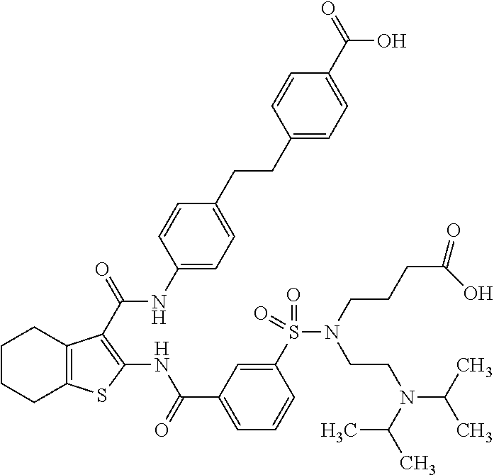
C1CCC2=C(C1)C(C(=O)NC1=CC=C(CCC3=CC=C(C(=O)O)C=C3)C=C1)=C(NC(C1=CC=CC(S(N(CCCC(=O)O)CCN(C(C)C)C(C)C)(=O)=O)=C1)=O)S2
